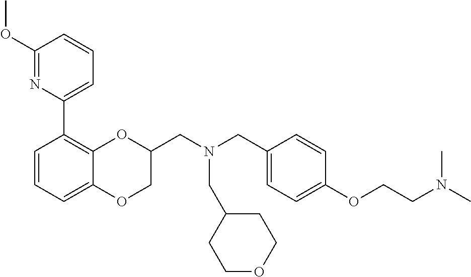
C1(OC)=NC(C2=C3C(=CC=C2)OCC(CN(CC2=CC=C(OCCN(C)C)C=C2)CC2CCOCC2)O3)=CC=C1
